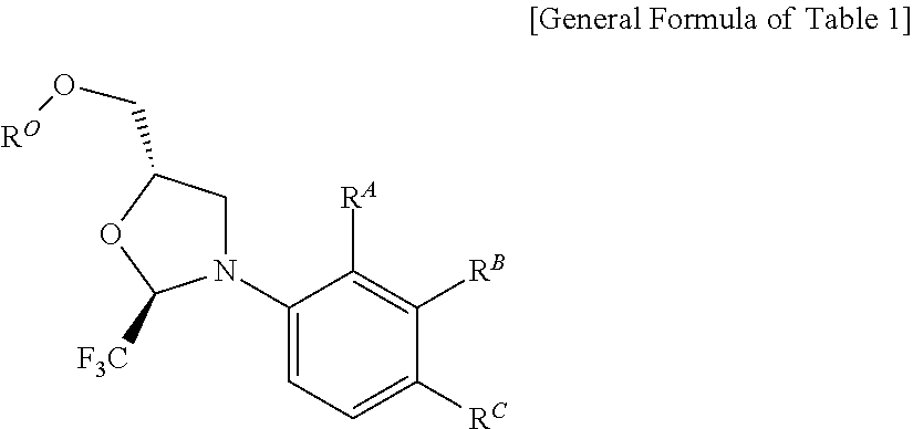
C1(N2CC(CO[RO])OC2[F3C])=CC=C([RC])C([RB])=C1[RA]
